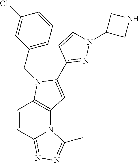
C12=C(N(CC3=CC=CC(Cl)=C3)C(C3=NN(C4CNC4)C=C3)=C1)C=CC1=NN=C(C)N21
